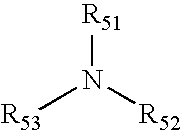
[R51]N([R52])[R53]
